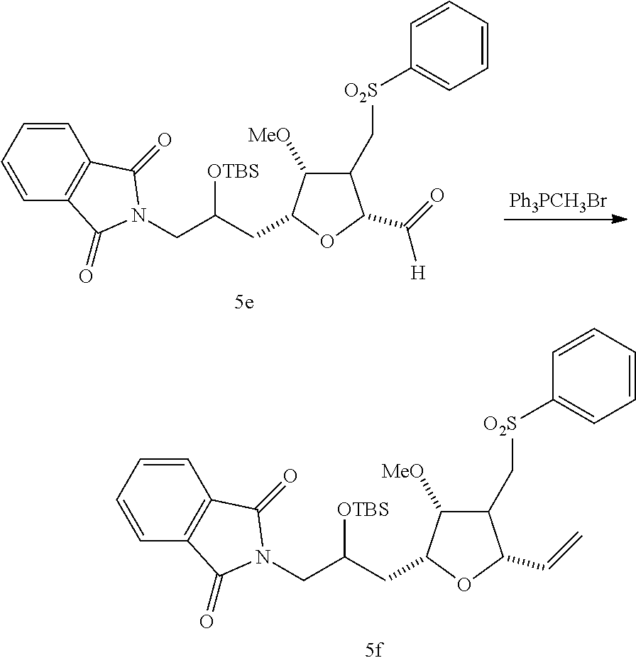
C1(C[O2S]C2=CC=CC=C2)C([MeO])C(CC([OTBS])CN2C(=O)C3=C(C2=O)C=CC=C3)OC1C=C.[Ph3PCH3Br].C1(C[O2S]C2=CC=CC=C2)C([MeO])C(CC([OTBS])CN2C(=O)C3=C(C2=O)C=CC=C3)OC1C(=O)[H]
